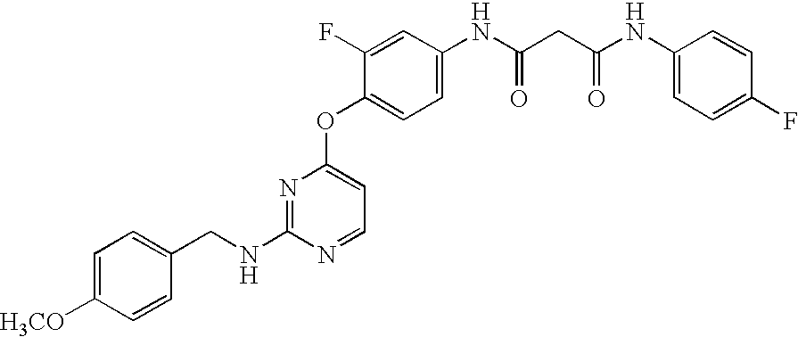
C1(F)=CC(NC(=O)CC(=O)NC2=CC=C(F)C=C2)=CC=C1OC1=CC=NC(NCC2=CC=C([H3CO])C=C2)=N1
